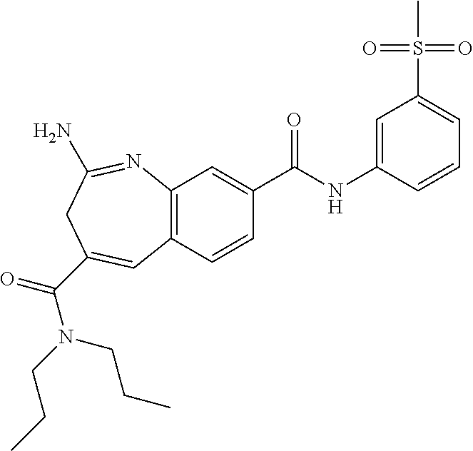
C12=C(C=CC(C(NC3=CC(S(=O)(=O)C)=CC=C3)=O)=C1)C=C(C(N(CCC)CCC)=O)CC(N)=N2
